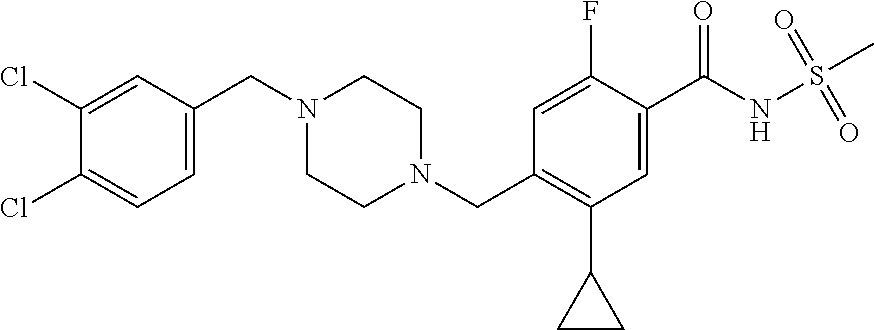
C1(Cl)=CC(CN2CCN(CC3=C(C4CC4)C=C(C(NS(C)(=O)=O)=O)C(F)=C3)CC2)=CC=C1Cl
